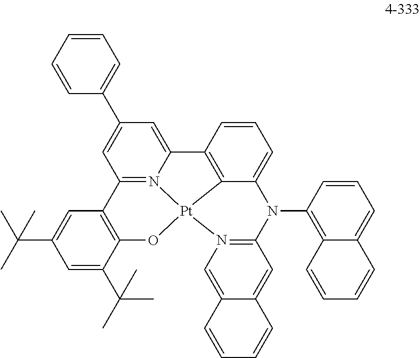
C12=N3C(=CC(C4=CC=CC=C4)=C1)C1=C4C(=CC=C1)N(C1=C5C(=CC=C1)C=CC=C5)C1=N(C=C5C(=C1)C=CC=C5)[Pt]34OC1=C2C=C(C(C)(C)C)C=C1C(C)(C)C
